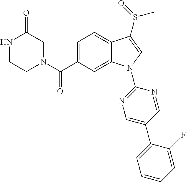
C(C1=CC=C2C(=C1)N(C1=NC=C(C3=CC=CC=C3F)C=N1)C=C2S(C)=O)(=O)N1CC(=O)NCC1
